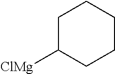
C1C([MgCl])CCCC1
